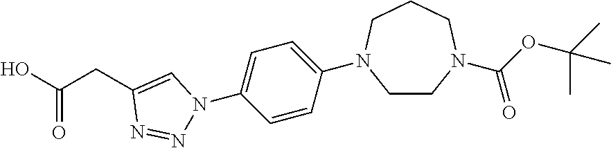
C1=CC(N2CCN(C(OC(C)(C)C)=O)CCC2)=CC=C1N1N=NC(CC(O)=O)=C1
